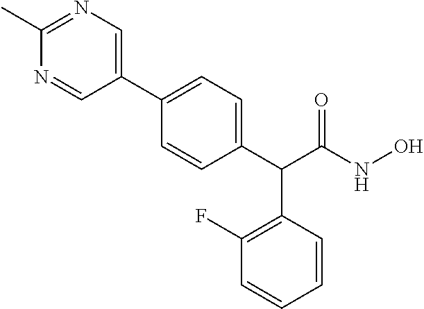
C1(C)=NC=C(C2=CC=C(C(C3=C(F)C=CC=C3)C(NO)=O)C=C2)C=N1
